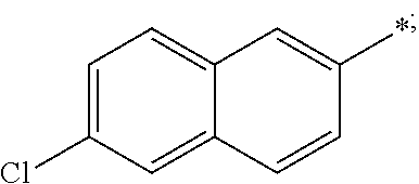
C12=CC=C(Cl)C=C1C=CC(*)=C2
